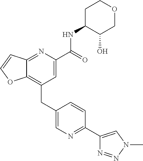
C12=C(CC3=CN=C(C4=CN(C)N=N4)C=C3)C=C(C(NC3C(O)COCC3)=O)N=C1C=CO2
